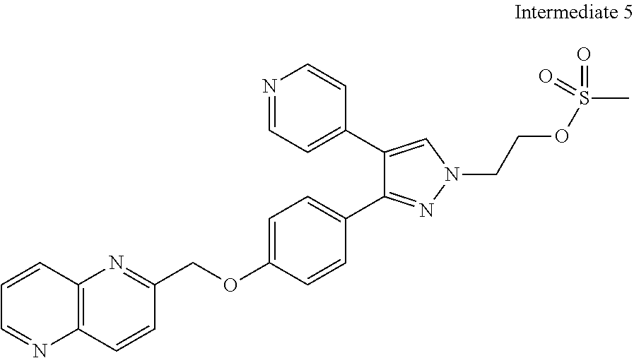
C1=CC2=C(C=CC(COC3=CC=C(C4=NN(CCOS(C)(=O)=O)C=C4C4=CC=NC=C4)C=C3)=N2)N=C1
